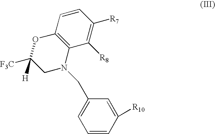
C1=CC2=C(C([R8])=C1[R7])N(CC1=CC=CC([R10])=C1)CC([F3C])([H])O2
